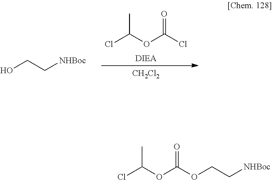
[DIEA].ClC(OC(Cl)=O)C.[CH2Cl2].OCC[NHBoc].ClC(OC(OCC[NHBoc])=O)C
